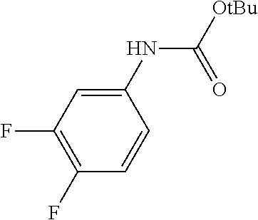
C1(NC(=O)[OtBu])=CC(F)=C(F)C=C1
